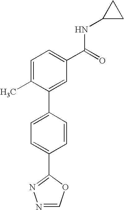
C1=CC(C2=NN=CO2)=CC=C1C1=CC(C(=O)NC2CC2)=CC=C1C
